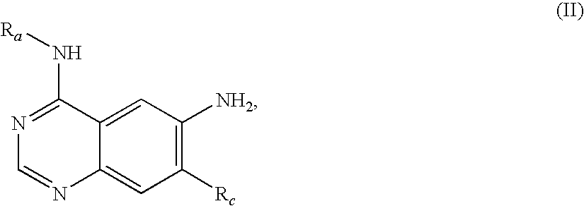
C1([Rc])=C([NH2])C=C2C(=C1)N=CN=C2N[Ra]
